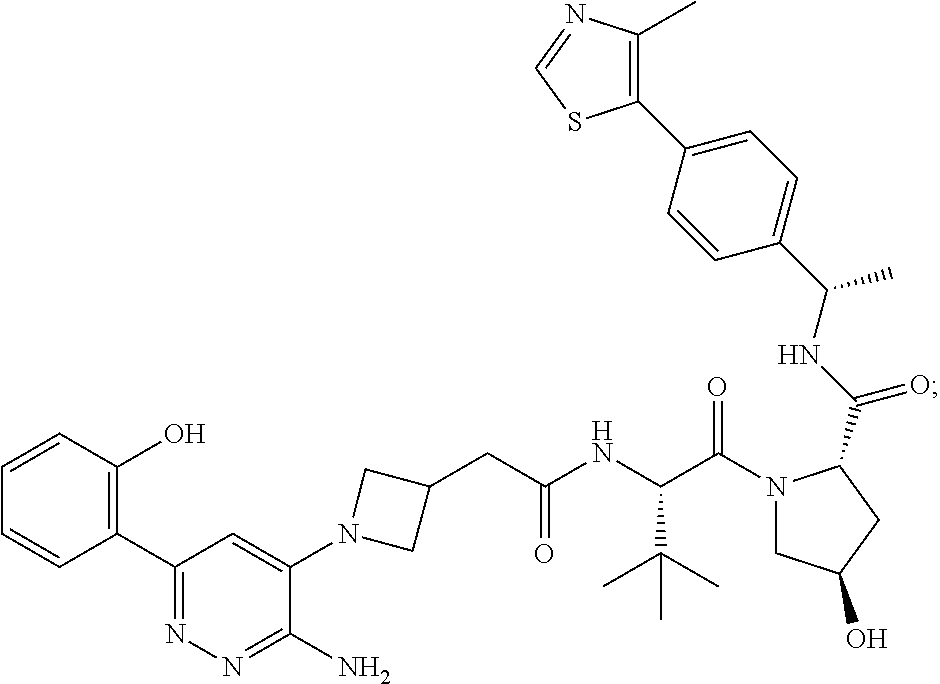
N1(C2=CC(C3=C(O)C=CC=C3)=NN=C2N)CC(CC(NC(C(N2CC(O)CC2C(NC(C2=CC=C(C3=C(C)N=CS3)C=C2)C)=O)=O)C(C)(C)C)=O)C1
